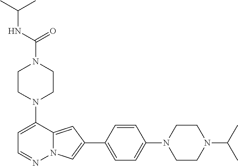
N1(C2=CC=NN3C2=CC(C2=CC=C(N4CCN(C(C)C)CC4)C=C2)=C3)CCN(C(NC(C)C)=O)CC1
